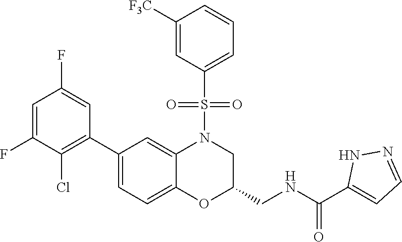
C1=C(F)C(Cl)=C(C2=CC=C3C(=C2)N(S(C2=CC=CC([F3C])=C2)(=O)=O)CC(CNC(=O)C2=CC=NN2)O3)C=C1F
